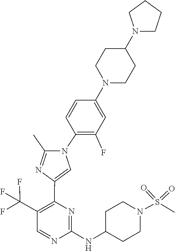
C1C(NC2=NC(C3=CN(C4=C(F)C=C(N5CCC(N6CCCC6)CC5)C=C4)C(C)=N3)=C(C(F)(F)F)C=N2)CCN(S(=O)(=O)C)C1
